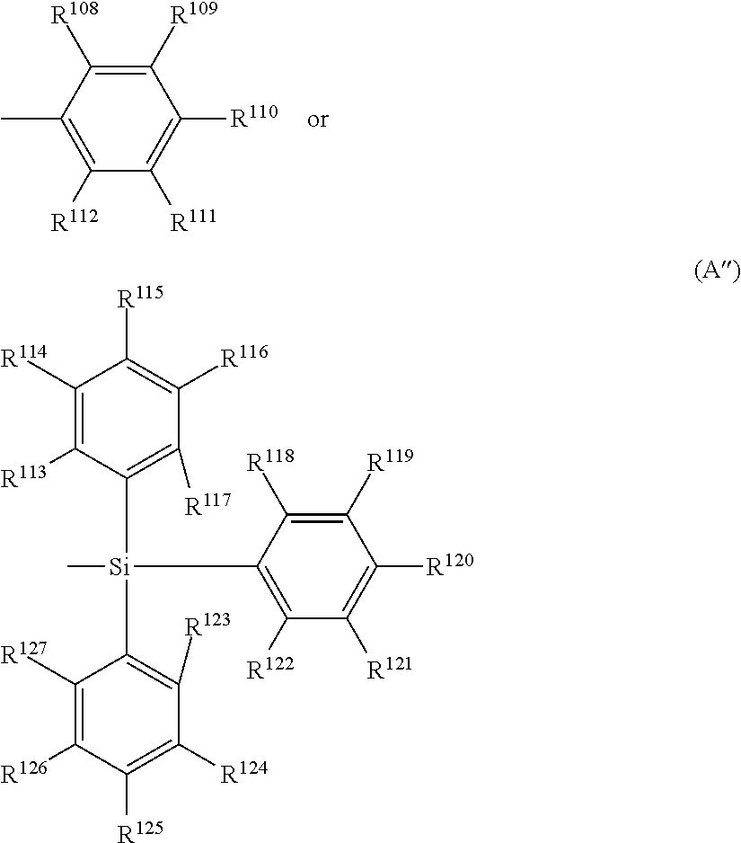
C1([R109])=C([R108])C(C)=C([R112])C([R111])=C1[R110].C1([R119])=C([R118])C([Si](C)(C2=C([R117])C([R116])=C([R115])C([R114])=C2[R113])C2=C([R123])C([R124])=C([R125])C([R126])=C2[R127])=C([R122])C([R121])=C1[R120]
